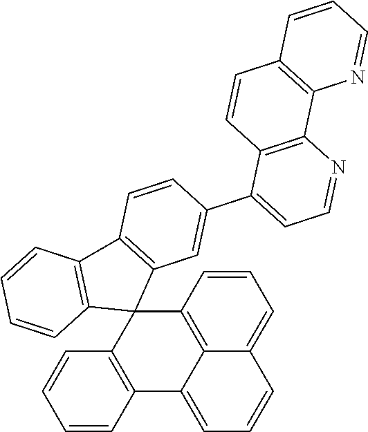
C12=C3C=CC=C1C=CC=C2C1=C(C32C3=C(C4=C2C=CC=C4)C=CC(C2=CC=NC4=C2C=CC2=C4N=CC=C2)=C3)C=CC=C1
